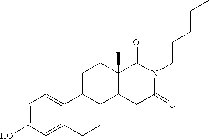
OC1=CC=C2C(=C1)CCC1C2CCC2(C)C1CC(=O)N(CCCCC)C2=O
